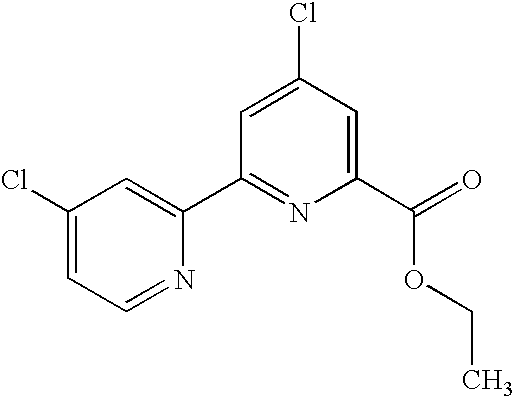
C1(Cl)=CC=NC(C2=NC(C(OCC)=O)=CC(Cl)=C2)=C1
